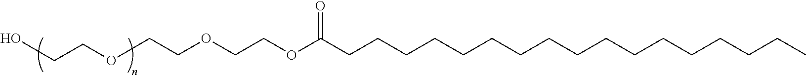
C(CCC(OCCOCCOCCO)=O)CCCCCCCCCCCCCC
